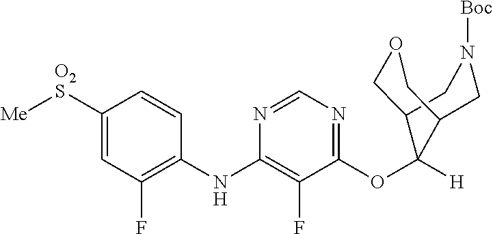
C1=CC(NC2=C(F)C(OC3([H])C4COCC3CN([Boc])C4)=NC=N2)=C(F)C=C1[O2S][Me]
